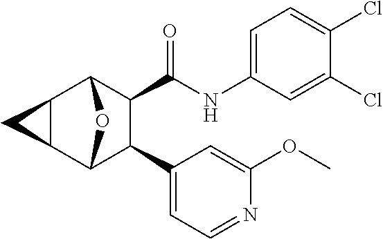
C12C(C3C(C4=CC=NC(OC)=C4)C(C(NC4=CC=C(Cl)C(Cl)=C4)=O)C1O3)C2
